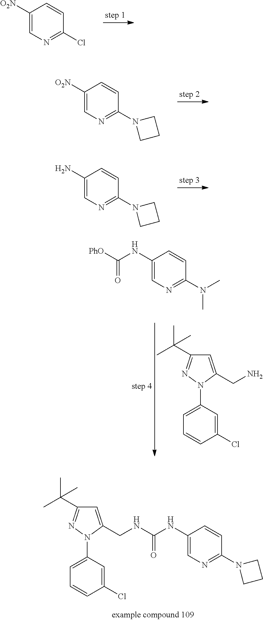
C1([O2N])=CN=C(Cl)C=C1.C1(N)=CN=C(N2CCC2)C=C1.C1([O2N])=CN=C(N2CCC2)C=C1.C1(Cl)=CC(N2C(CNC(NC3=CN=C(N4CCC4)C=C3)=O)=CC(C(C)(C)C)=N2)=CC=C1.C1(NC([PhO])=O)=CN=C(N(C)C)C=C1.C1(Cl)=CC(N2C(CN)=CC(C(C)(C)C)=N2)=CC=C1
